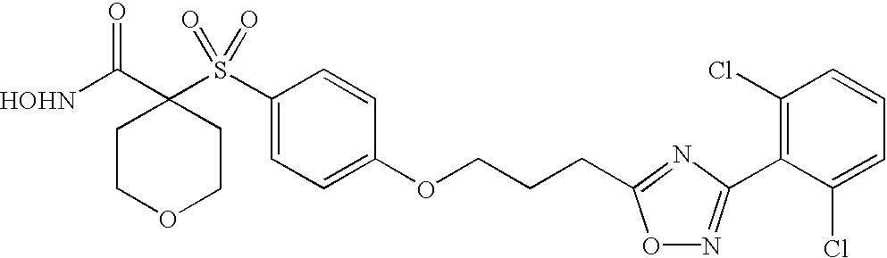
[HOHN]C(C1(S(C2=CC=C(OCCCC3=NC(C4=C(Cl)C=CC=C4Cl)=NO3)C=C2)(=O)=O)CCOCC1)=O
